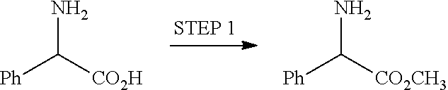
[Ph]C([CO2H])N.[Ph]C([CO2CH3])N
